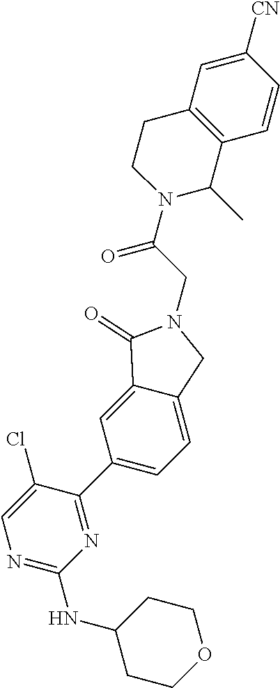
N1=C(NC2CCOCC2)N=C(C2=CC=C3C(=C2)C(=O)N(CC(=O)N2C(C)C4=C(CC2)C=C([CN])C=C4)C3)C(Cl)=C1
